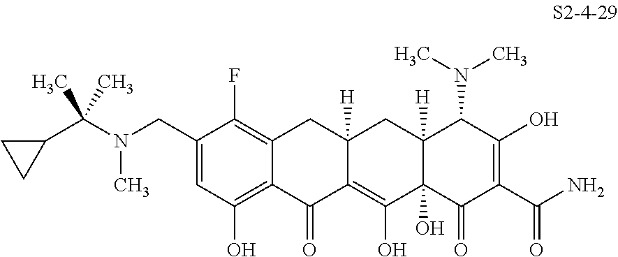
C1(CN(C(C2CC2)(C)C)C)=CC(O)=C2C(=C1F)CC1([H])C(=C(O)C3(O)C([H])(C1)C(N(C)C)C(O)=C(C(N)=O)C3=O)C2=O
